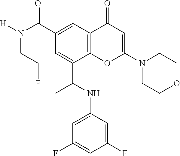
C1(C(=O)N([H])CCF)=CC2=C(C(C(NC3=CC(F)=CC(F)=C3)C)=C1)OC(N1CCOCC1)=CC2=O
